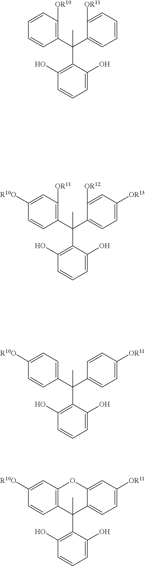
C1(C(C2=CC=CC=C2[OR11])(C2=C(O)C=CC=C2O)C)=C([OR10])C=CC=C1.C1(C(C2=CC=C([OR13])C=C2[OR12])(C2=C(O)C=CC=C2O)C)=C([OR11])C=C([R10O])C=C1.C1(C(C2=CC=C([OR11])C=C2)(C2=C(O)C=CC=C2O)C)=CC=C([R10O])C=C1.C12=C(C=C([R10O])C=C1)OC1=CC([OR11])=CC=C1C2(C1=C(O)C=CC=C1O)C
